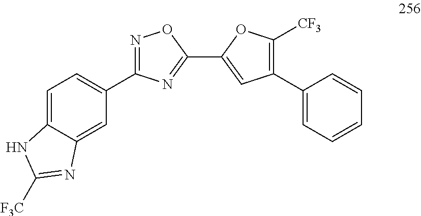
N1=C(C2=CC=C3C(=C2)N=C([F3C])N3)N=C(C2=CC(C3=CC=CC=C3)=C([CF3])O2)O1
